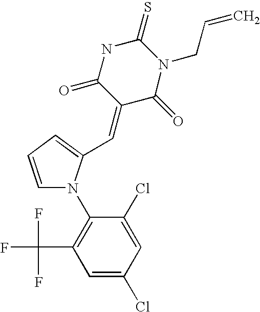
C1=C(C=C2C(=O)N(CC=C)C(=S)NC2=O)N(C2=C(C(F)(F)F)C=C(Cl)C=C2Cl)C=C1
